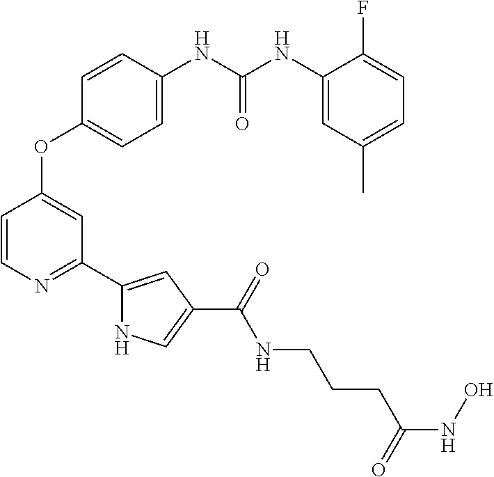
C1=CN=C(C2=CC(C(=O)NCCCC(NO)=O)=CN2)C=C1OC1=CC=C(NC(NC2=CC(C)=CC=C2F)=O)C=C1
